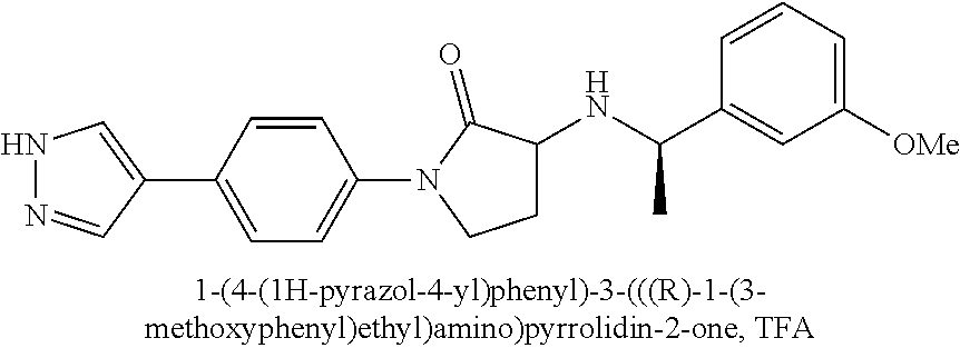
N1N=CC(C2=CC=C(N3CCC(NC(C4=CC([OMe])=CC=C4)C)C3=O)C=C2)=C1
